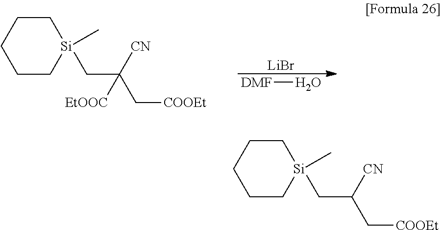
[LiBr].[DMF]O.C1CCCC[Si]1(C)CC([CN])(C[COOEt])[EtOOC].C1CCCC[Si]1(C)CC([CN])C[COOEt]
